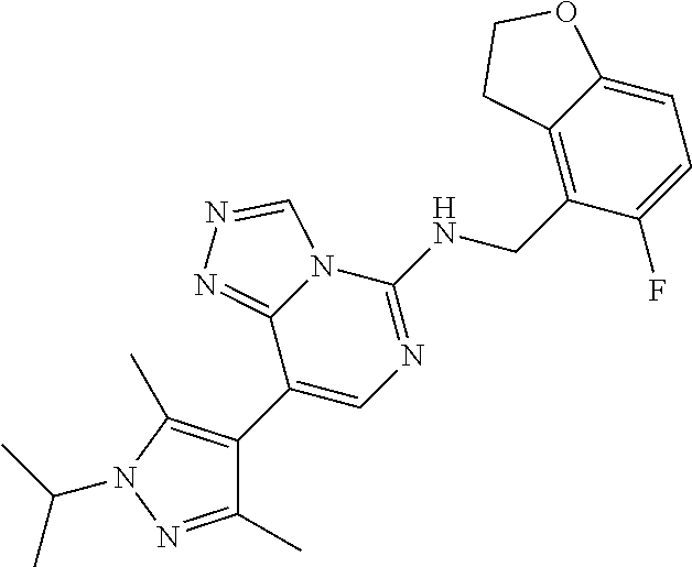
C1(C2=C(C)N(C(C)C)N=C2C)=CN=C(NCC2=C3C(=CC=C2F)OCC3)N2C1=NN=C2
